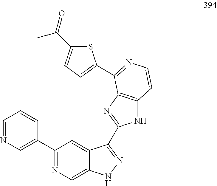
C1=NC=C(C2=NC=C3C(=C2)C(C2=NC4=C(N2)C=CN=C4C2=CC=C(C(=O)C)S2)=NN3)C=C1
